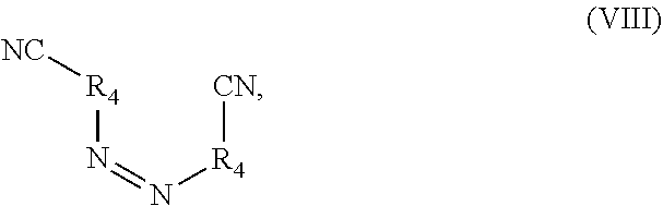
[NC][R4]N=N[R4][CN]
